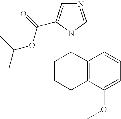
C1CC(N2C=NC=C2C(=O)OC(C)C)C2=C(C1)C(OC)=CC=C2
